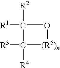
C1([R4])([R3])C([R2])([R1])O[(R5)n]1
